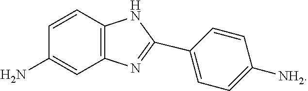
C1=CC2=C(C=C1N)N=C(C1=CC=C([NH2])C=C1)N2
